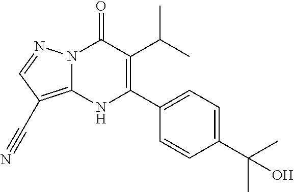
N12C(=C(C#N)C=N1)NC(C1=CC=C(C(O)(C)C)C=C1)=C(C(C)C)C2=O
